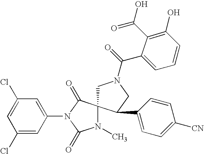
C1N(C(=O)C2=CC=CC(O)=C2C(O)=O)CC(C2=CC=C([CN])C=C2)C12N(C)C(=O)N(C1=CC(Cl)=CC(Cl)=C1)C2=O
